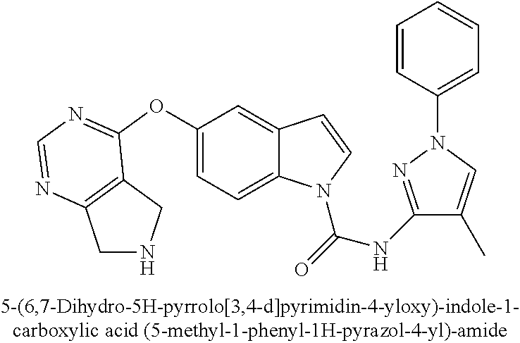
C1(OC2=NC=NC3=C2CNC3)=CC=C2C(=C1)C=CN2C(=O)NC1=NN(C2=CC=CC=C2)C=C1C
